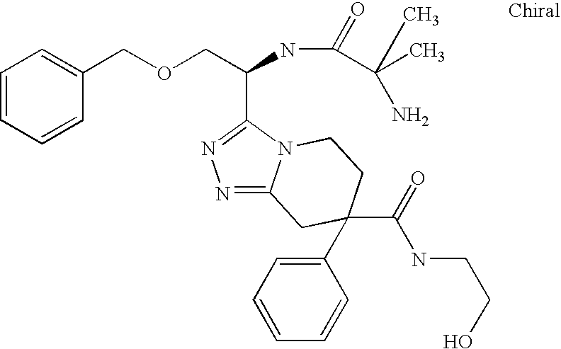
C1=CC=CC(COCC(NC(=O)C(C)(N)C)C2=NN=C3N2CCC(C(=O)NCCO)(C2=CC=CC=C2)C3)=C1
